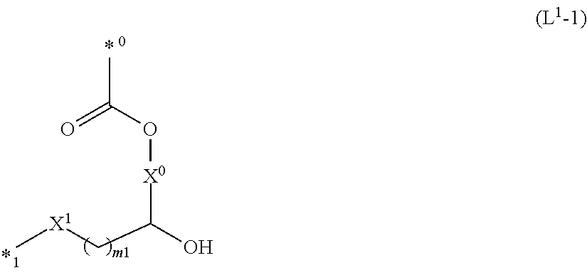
CC(O[X0]C(C[X1]C)O)=O
